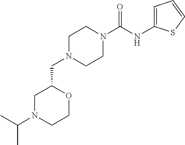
C1N(CC2CN(C(C)C)CCO2)CCN(C(NC2=CC=CS2)=O)C1
